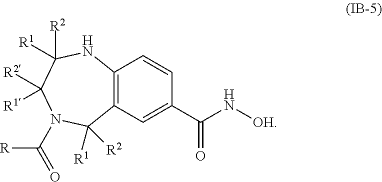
C12=C(C=C(C(N[OH])=O)C=C1)C([R1])([R2])N(C([R])=O)C([R1])([R2])C([R1])([R2])N2
